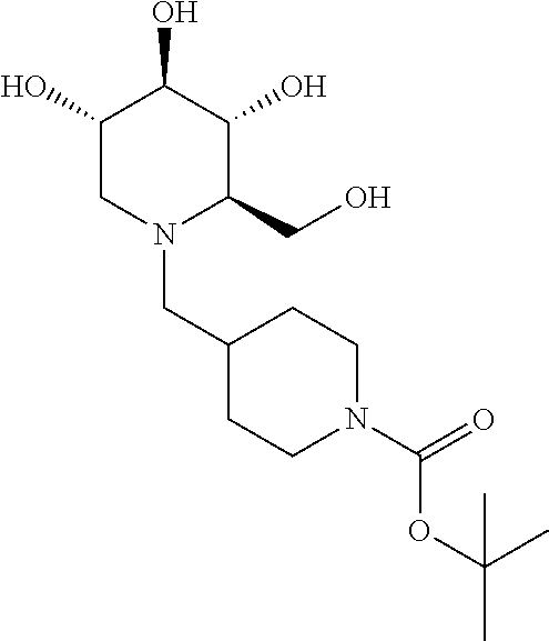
C1(O)CN(CC2CCN(C(OC(C)(C)C)=O)CC2)C(CO)C(O)C1O
